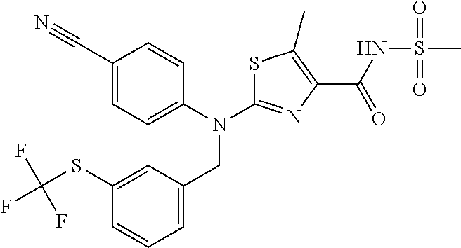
C1(C#N)=CC=C(N(CC2=CC=CC(SC(F)(F)F)=C2)C2=NC(C(=O)NS(C)(=O)=O)=C(C)S2)C=C1
